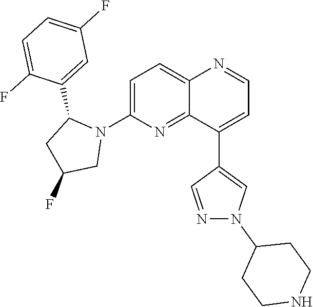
C1=C(N2C(C3=CC(F)=CC=C3F)CC(F)C2)N=C2C(=C1)N=CC=C2C1=CN(C2CCNCC2)N=C1
